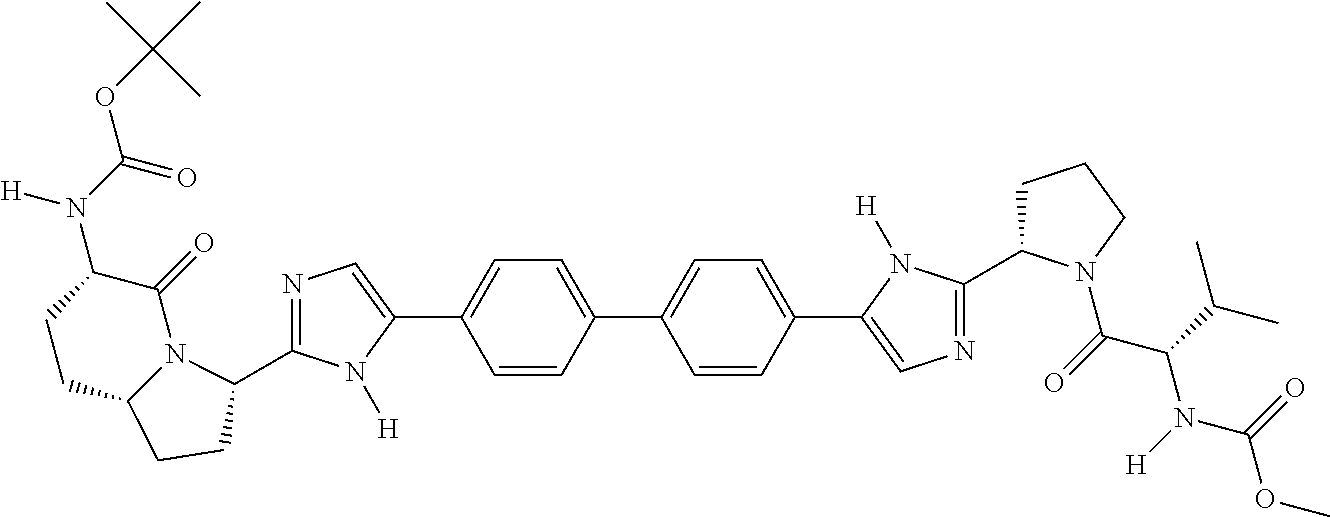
[H]N(C(=O)OC(C)(C)C)C1CCC2N(C1=O)C(C1=NC=C(C3=CC=C(C4=CC=C(C5=CN=C(C6CCCN6C(C(N(C(OC)=O)[H])C(C)C)=O)N5[H])C=C4)C=C3)N1[H])CC2
